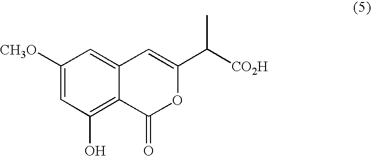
C1(O)=C2C(=CC([CH3O])=C1)C=C(C([CO2H])C)OC2=O
